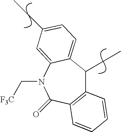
C12=C(C(=O)N(C[F3C])C3=CC(CC)=CC=C3C1CC)C=CC=C2
